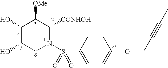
C1(O)C(O)CN(S(C2=CC=C(OCC#CC)C=C2)(=O)=O)C([CONHOH])C1[OMe]
